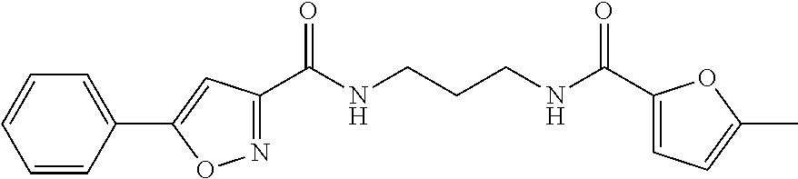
C1(C(NCCCNC(C2=NOC(C3=CC=CC=C3)=C2)=O)=O)=CC=C(C)O1
